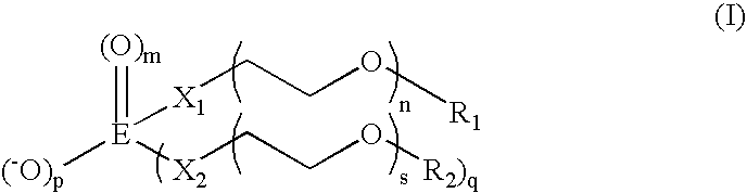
[(-O)p][E]([X2]CCO[R2)q])([X1]CCO[R1])=[(O)m]
